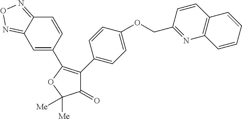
C1=C(C2=C(C3=CC=C(OCC4=NC5=C(C=C4)C=CC=C5)C=C3)C(=O)C([Me])([Me])O2)C=CC2=NON=C12
